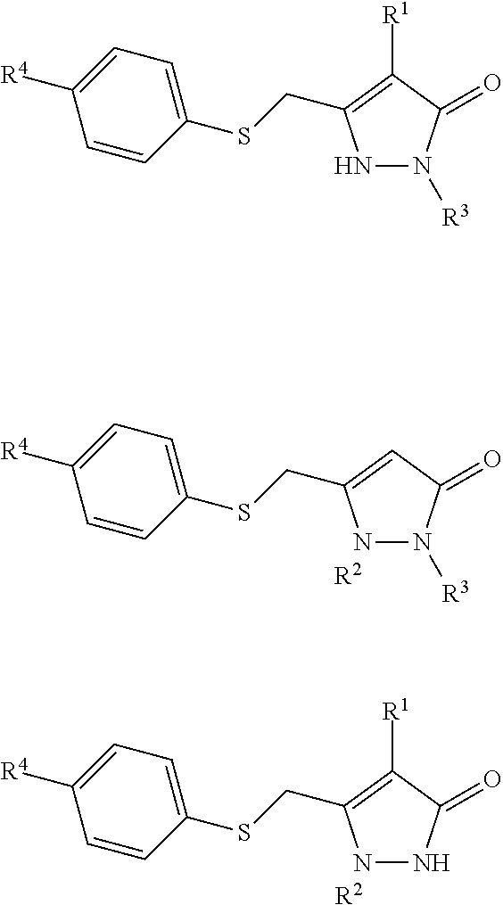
N1N([R3])C(=O)C([R1])=C1CSC1=CC=C([R4])C=C1.N1N([R3])C(=O)C=C1CSC1=CC=C([R4])C=C1.[R2].N1NC(=O)C([R1])=C1CSC1=CC=C([R4])C=C1.[R2]
